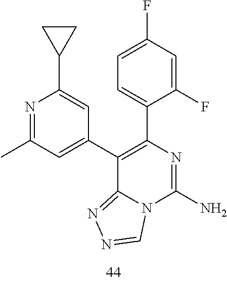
N1=C(C)C=C(C2=C(C3=CC=C(F)C=C3F)N=C(N)N3C2=NN=C3)C=C1C1CC1
